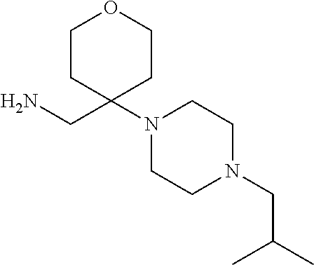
C1CC(CN)(N2CCN(CC(C)C)CC2)CCO1
